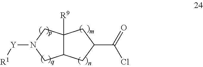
C12C([R9])(CN([Y][R1])C1)CC(C(=O)Cl)C2
